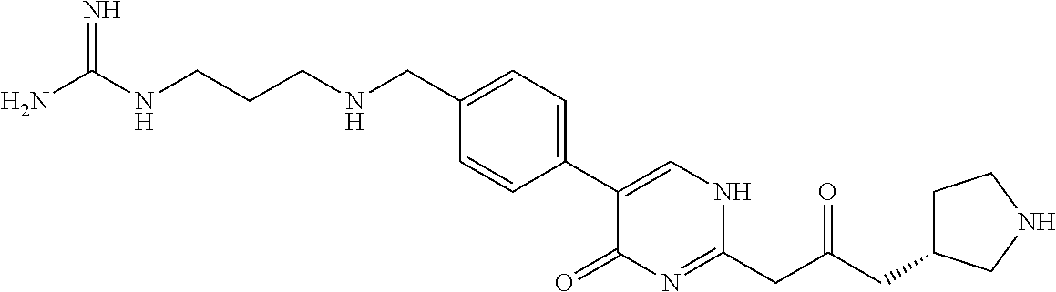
C1(CNCCCNC(N)=N)=CC=C(C2=CNC(CC(CC3CCNC3)=O)=NC2=O)C=C1
